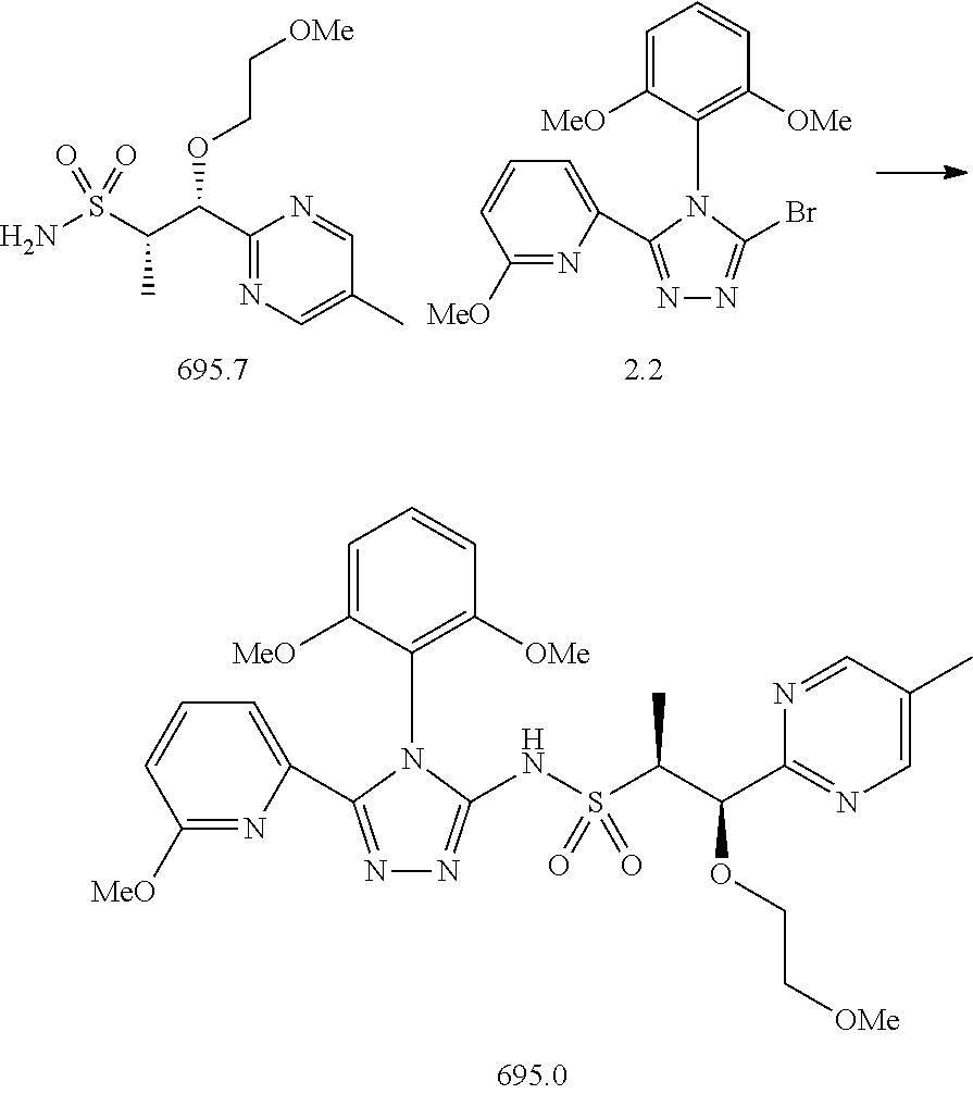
NS(C(C(C1=NC=C(C)C=N1)OCC[OMe])C)(=O)=O.C1=C([MeO])C(N2C(C3=CC=CC([MeO])=N3)=NN=C2Br)=C([OMe])C=C1.C1=C([MeO])C(N2C(C3=CC=CC([MeO])=N3)=NN=C2NS(C(C(C2=NC=C(C)C=N2)OCC[OMe])C)(=O)=O)=C([OMe])C=C1
